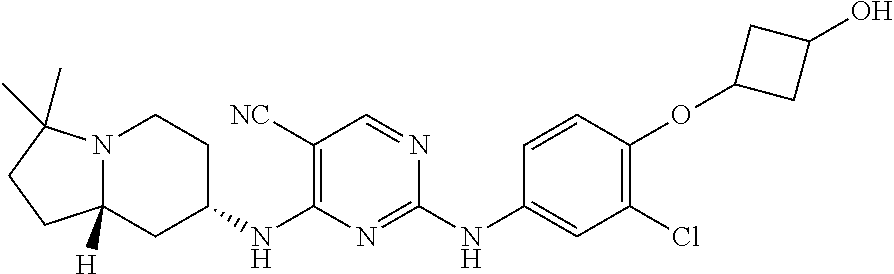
C12([H])N(C(C)(C)CC1)CCC(NC1=C([NC])C=NC(NC3=CC(Cl)=C(OC4CC(O)C4)C=C3)=N1)C2
